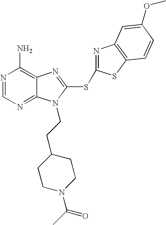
N1=CN=C2C(=C1N)N=C(SC1=NC3=C(S1)C=CC(OC)=C3)N2CCC1CCN(C(C)=O)CC1
